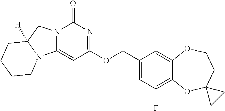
C12=C(F)C=C(COC3=NC(=O)N4C(=C3)N3C([H])(C4)CCCC3)C=C1OCCC1(O2)CC1
